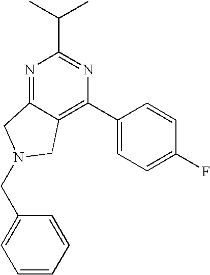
N1=C2C(=C(C3=CC=C(F)C=C3)N=C1C(C)C)CN(CC1=CC=CC=C1)C2
